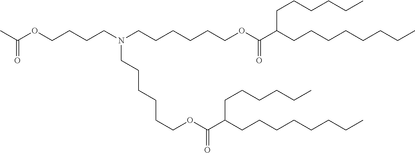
C(CCN(CCCCCCOC(C(CCCCCCCC)CCCCCC)=O)CCCCCCOC(C(CCCCCCCC)CCCCCC)=O)COC(C)=O
